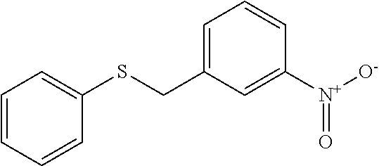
C1=C(CSC2=CC=CC=C2)C=C([N+]([O-])=O)C=C1
